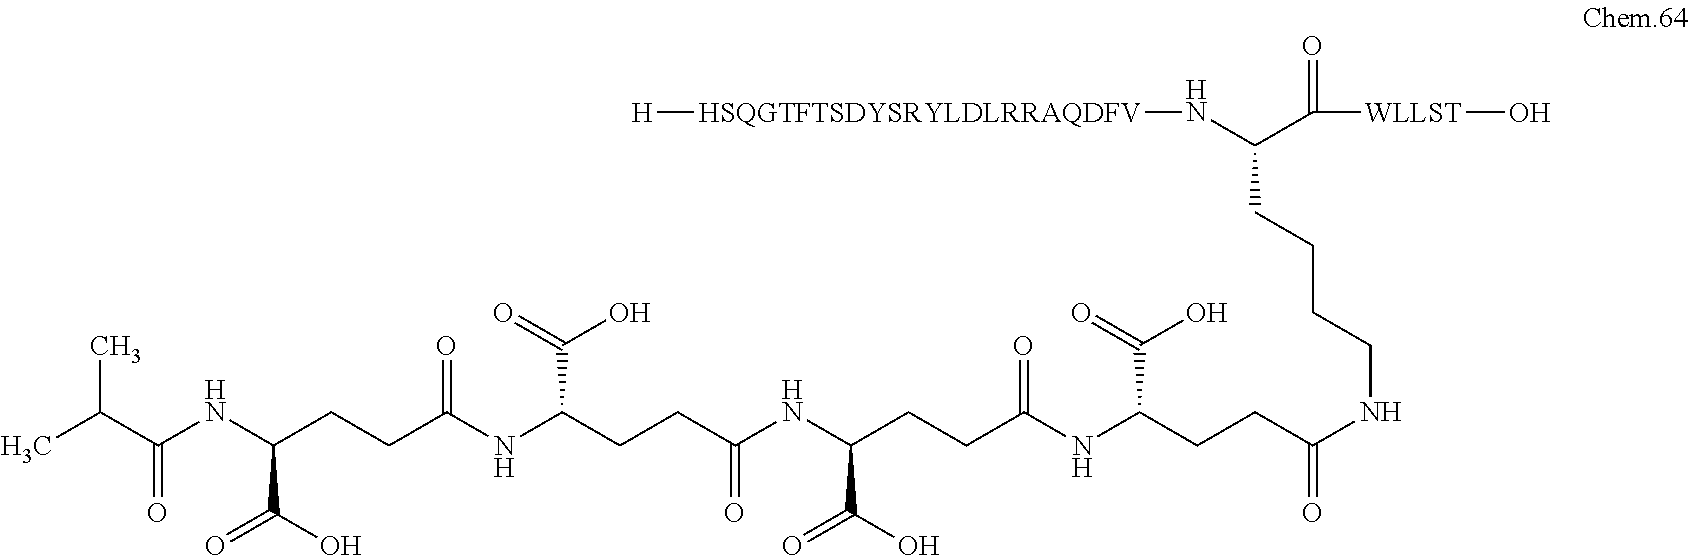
C(C(NC(CCC(NC(CCC(NC(CCC(NC(CCC(=O)NCCCCC(N[HSQGTFTSDYSRYLDLRRAQDFV][H])C(=O)[WLLST]O)C(O)=O)=O)C(=O)O)=O)C(O)=O)=O)C(=O)O)=O)(C)C
